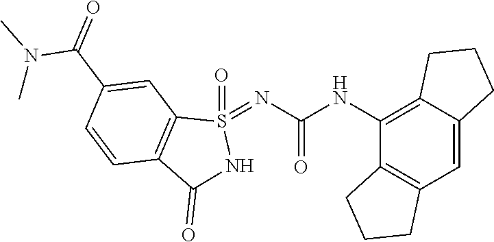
C12=C(C=C3C(=C1NC(=O)N=S1(=O)C4=C(C(=O)N1)C=CC(C(=O)N(C)C)=C4)CCC3)CCC2
